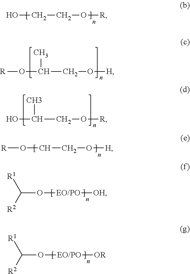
OCCO[R].O(CCO[H])[R].O(C(CO[H])C)[R].OC(CO[R])C.[R1]C([R2])O[EO/PO][OH].[R1]C([R2])O[EO/PO][OR]
